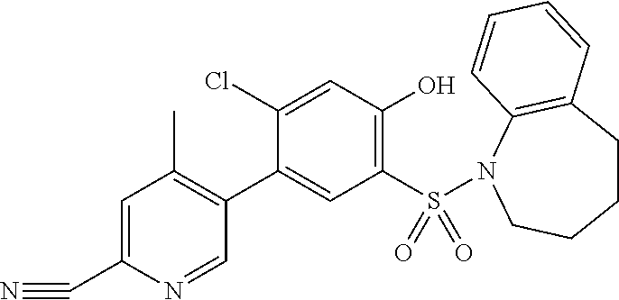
N#CC1=CC(C)=C(C2=CC(S(=O)(=O)N3C4=C(CCCC3)C=CC=C4)=C(O)C=C2Cl)C=N1
